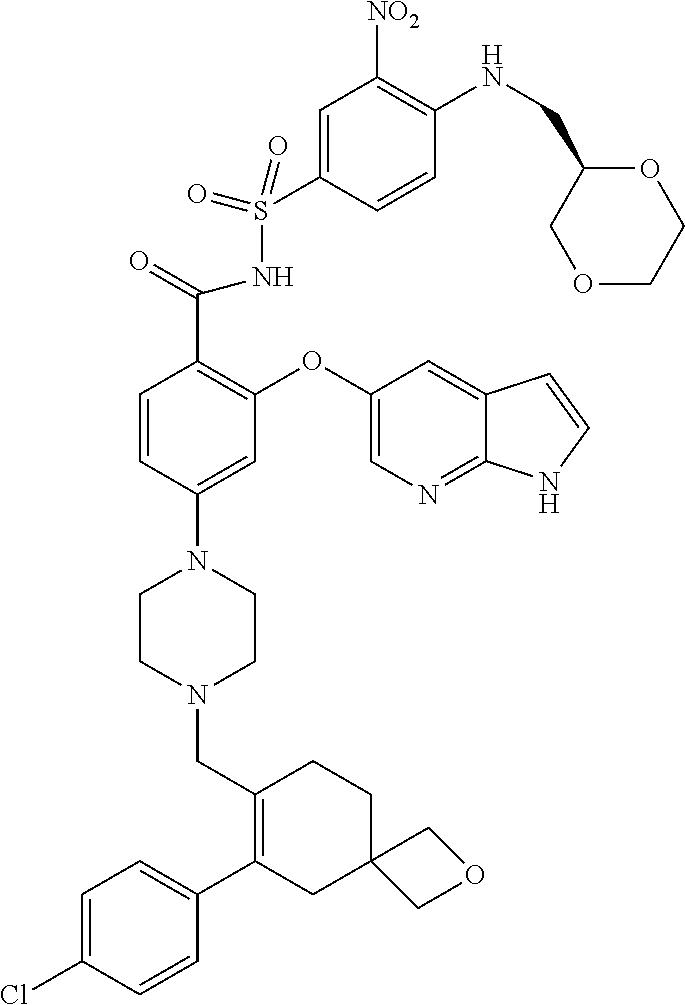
C1(C2=CC=C(Cl)C=C2)=C(CN2CCN(C3=CC(OC4=CN=C5C(=C4)C=CN5)=C(C(=O)NS(=O)(=O)C4=CC([NO2])=C(NCC5COCCO5)C=C4)C=C3)CC2)CCC2(C1)COC2
